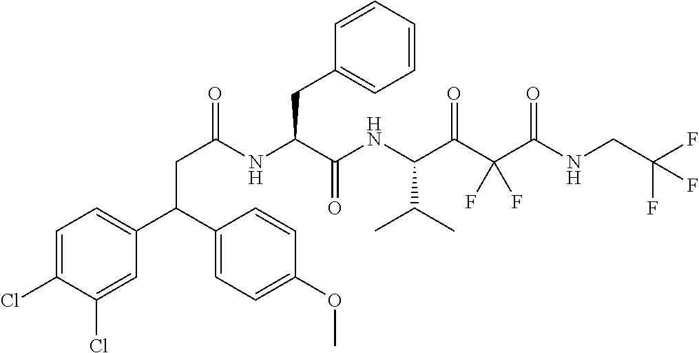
C(C(NC(C(NC(C(C(C(NCC(F)(F)F)=O)(F)F)=O)C(C)C)=O)CC1=CC=CC=C1)=O)C(C1=CC=C(Cl)C(Cl)=C1)C1=CC=C(OC)C=C1
